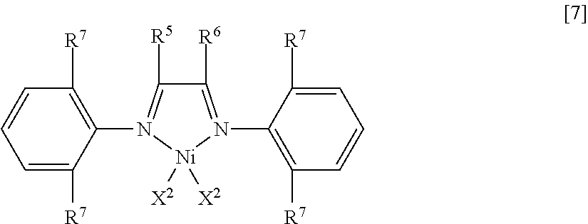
C1=C([R7])C(N2=C([R5])C([R6])=N(C3=C([R7])C=CC=C3[R7])[Ni]2([X2])[X2])=C([R7])C=C1
